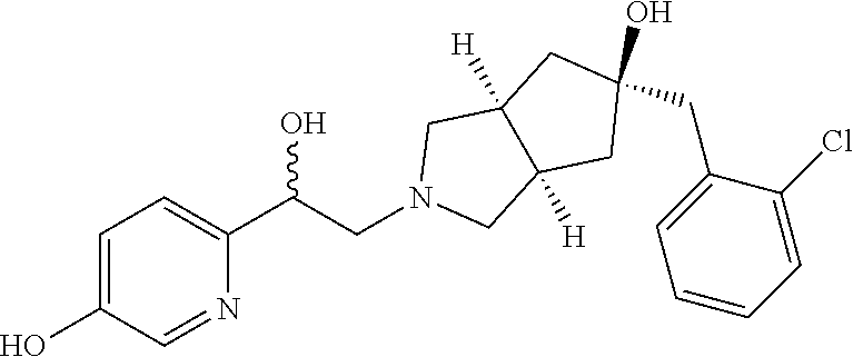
C1=C(O)C=NC(C(CN2CC3([H])C([H])(C2)CC(CC2=CC=CC=C2Cl)(O)C3)O)=C1
